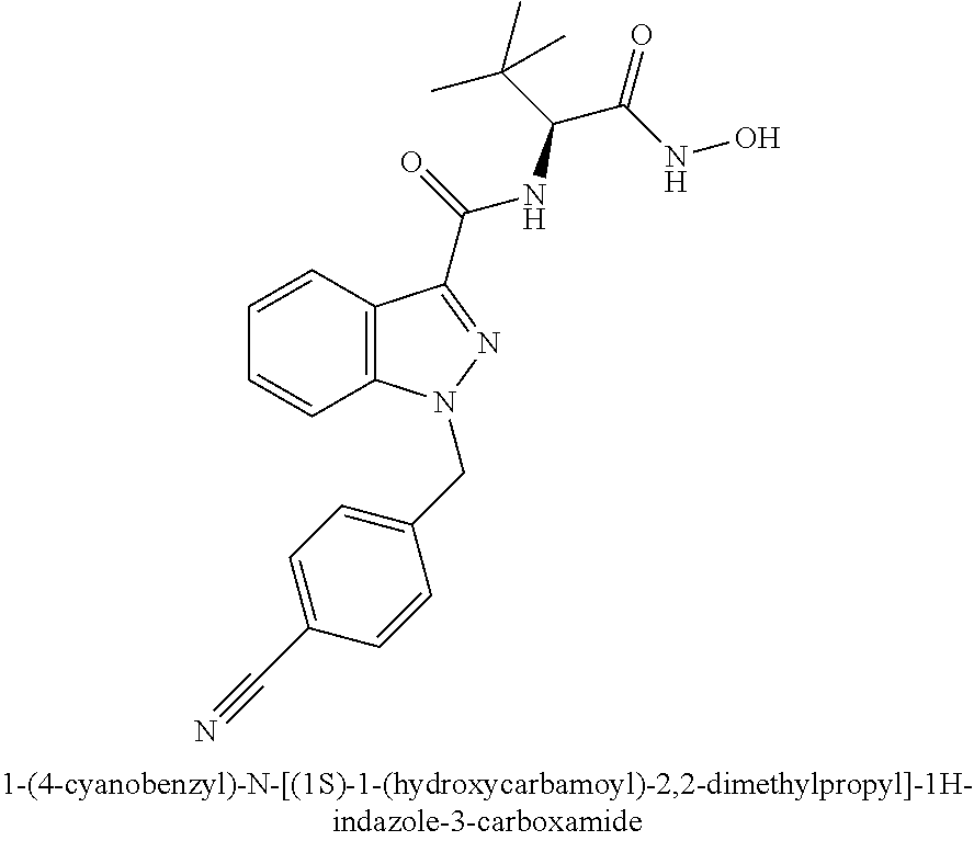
C1=CC2=C(C=C1)N(CC1=CC=C(C#N)C=C1)N=C2C(=O)NC(C(C)(C)C)C(=O)NO
